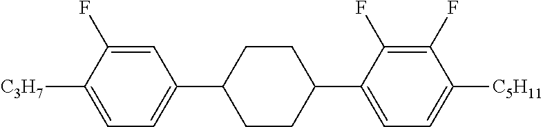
C1=C(F)C([C3H7])=CC=C1C1CCC(C2=CC=C([C5H11])C(F)=C2F)CC1
